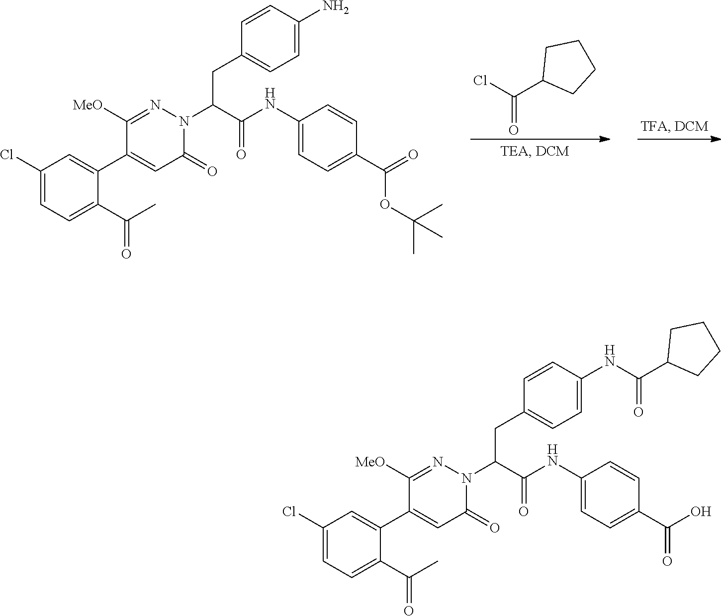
ClC(C1CCCC1)=O.C1(Cl)=CC=C(C(C)=O)C(C2=CC(=O)N(C(C(NC3=CC=C(C(OC(C)(C)C)=O)C=C3)=O)CC3=CC=C(N)C=C3)N=C2[MeO])=C1.C1(Cl)=CC=C(C(C)=O)C(C2=CC(=O)N(C(C(NC3=CC=C(C(=O)O)C=C3)=O)CC3=CC=C(NC(C4CCCC4)=O)C=C3)N=C2[MeO])=C1
